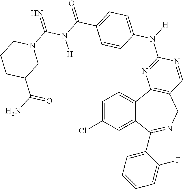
C1=C(Cl)C=C2C(=C1)C1=C(CN=C2C2=CC=CC=C2F)C=NC(N([H])C2=CC=C(C(N(C(N3CCCC(C(N)=O)C3)=N)[H])=O)C=C2)=N1
